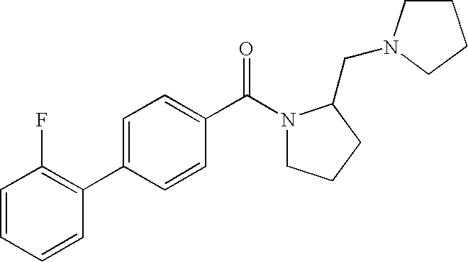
C1=CC=CC(C2=CC=C(C(N3CCCC3CN3CCCC3)=O)C=C2)=C1F
